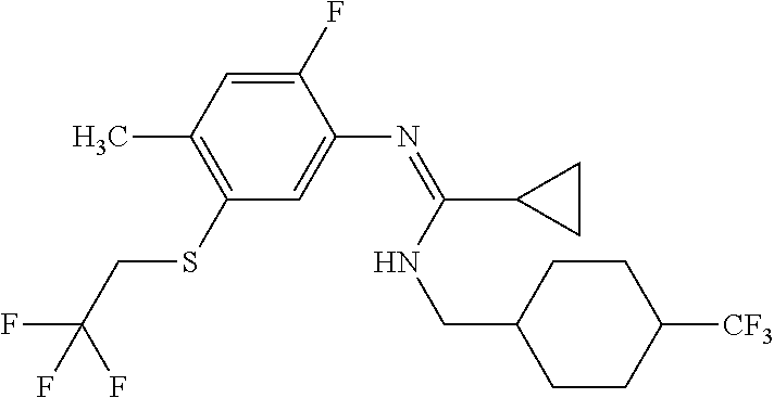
C1(F)=CC(C)=C(SCC(F)(F)F)C=C1N=C(C1CC1)NCC1CCC([CF3])CC1
